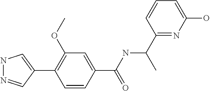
N1N=CC(C2=C(OC)C=C(C(NC(C)C3=NC(O)=CC=C3)=O)C=C2)=C1
